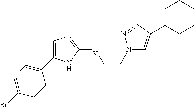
C1=C(C2CCCCC2)N=NN1CCNC1=NC=C(C2=CC=C(Br)C=C2)N1
